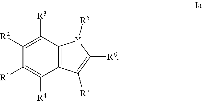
C12=C(C([R3])=C([R2])C([R1])=C1[R4])[Y]([R5])C([R6])=C2[R7]
